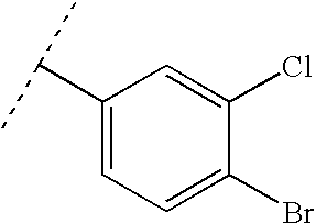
C1(C(C)C)=CC=C(Br)C(Cl)=C1
